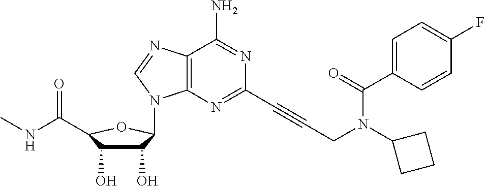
C12=C(N=C(C#CCN(C3CCC3)C(C3=CC=C(F)C=C3)=O)N=C1N)N(C1C(O)C(O)C(C(=O)NC)O1)C=N2
